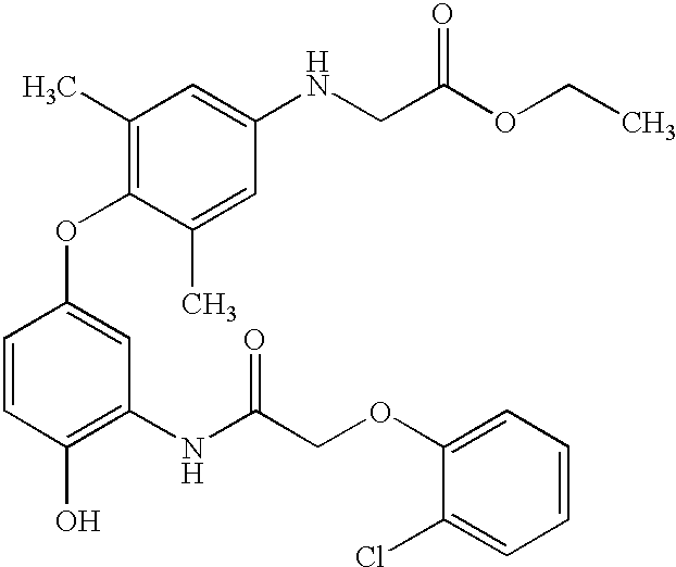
C1(O)=C(NC(=O)COC2=CC=CC=C2Cl)C=C(OC2=C(C)C=C(NCC(=O)OCC)C=C2C)C=C1
